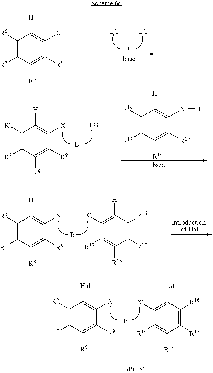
C1([R6])=C([R7])C([R8])=C([R9])C([X][H])=C1[H].B.B.C1([R6])=C([R7])C([R8])=C([R9])C([X])=C1[Hal].C1([R16])=C([R17])C([R18])=C([R19])C([X])=C1[Hal].B.C1([R6])=C([R7])C([R8])=C([R9])C([X])=C1[H].[LG].C1([R16])=C([R17])C([R18])=C([R19])C([X][H])=C1[H].B.C1([R6])=C([R7])C([R8])=C([R9])C([X])=C1[H].C1([X])=C([H])C([R16])=C([R17])C([R18])=C1[R19]
